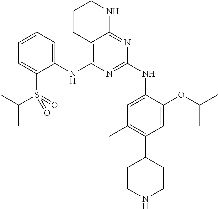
C1(NC2=C3C(=NC(NC4=CC(C)=C(C5CCNCC5)C=C4OC(C)C)=N2)NCCC3)=CC=CC=C1S(=O)(=O)C(C)C
